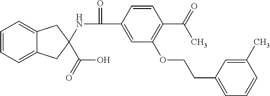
C1=CC=C2C(=C1)CC(NC(=O)C1=CC(OCCC3=CC=CC(C)=C3)=C(C(C)=O)C=C1)(C(O)=O)C2
